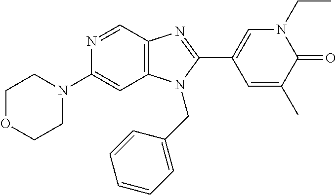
N1=CC2=C(C=C1N1CCOCC1)N(CC1=CC=CC=C1)C(C1=CN(CC)C(=O)C(C)=C1)=N2
